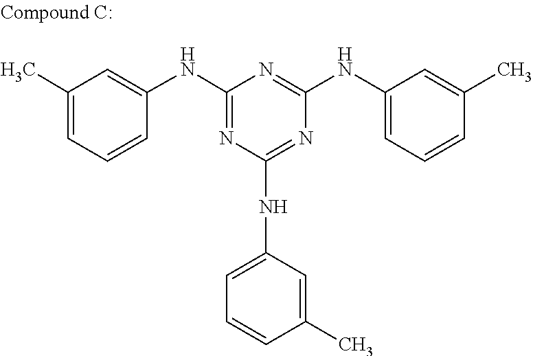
C1(NC2=CC(C)=CC=C2)=NC(NC2=CC=CC(C)=C2)=NC(NC2=CC=CC(C)=C2)=N1
